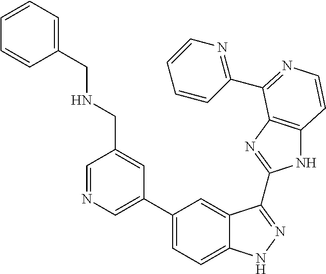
C1(C2=CN=CC(CNCC3=CC=CC=C3)=C2)=CC=C2C(=C1)C(C1=NC3=C(N1)C=CN=C3C1=NC=CC=C1)=NN2
